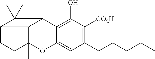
C12C3(C)OC4=CC(CCCCC)=C([CO2H])C(O)=C4C1C(C)(C)C2CC3
